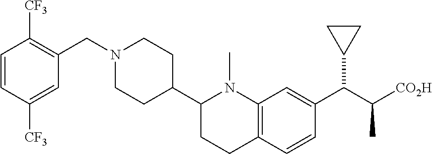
C1=CC([CF3])=CC(CN2CCC(C3CCC4=C(N3C)C=C(C(C([CO2H])C)C3CC3)C=C4)CC2)=C1[CF3]
